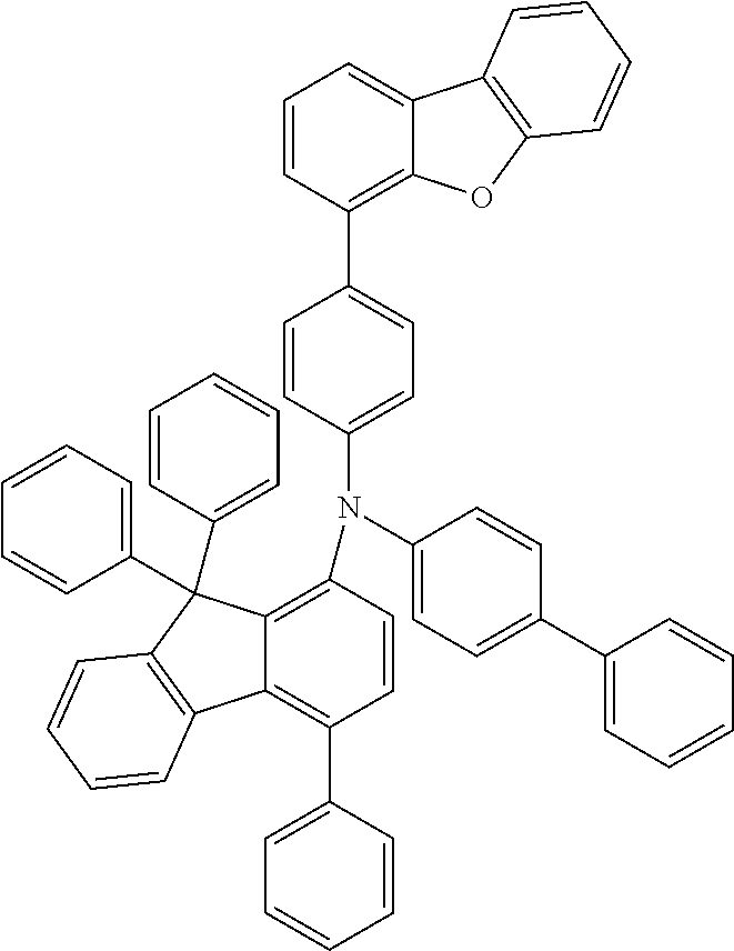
C1=CC(N(C2=CC=C(C3=CC=CC=C3)C=C2)C2=CC=C(C3=C4C(=CC=C3)C3=C(O4)C=CC=C3)C=C2)=C2C(=C1C1=CC=CC=C1)C1=C(C2(C2=CC=CC=C2)C2=CC=CC=C2)C=CC=C1
